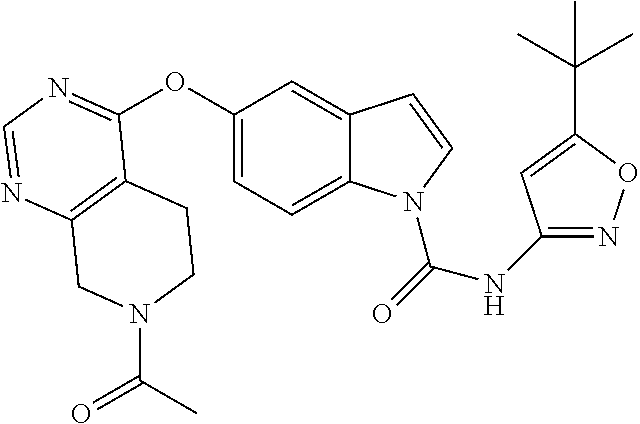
C12=C(N=CN=C1OC1=CC=C3C(=C1)C=CN3C(=O)NC1=NOC(C(C)(C)C)=C1)CN(C(C)=O)CC2
